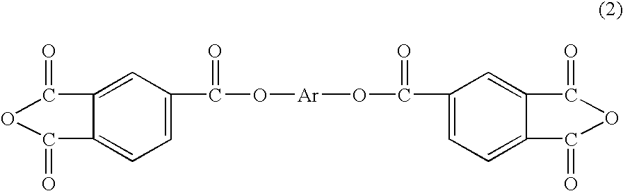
C1=C(C(O[Ar]OC(=O)C2=CC=C3C(=C2)C(=O)OC3=O)=O)C=C2C(=C1)C(=O)OC2=O
